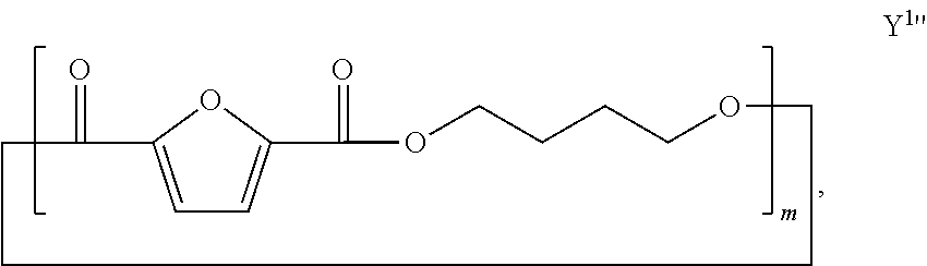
C1(=O)C2=CC=C(O2)C(=O)OCCCCOCCCC1
